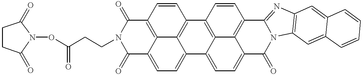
C1(=O)C2=CC=C3C4=C(C=CC(=C24)C(=O)N1CCC(ON1C(=O)CCC1=O)=O)C1=C2C3=CC=C3C2=C(C=C1)C1=NC2=C(N1C3=O)C=C1C(=C2)C=CC=C1
